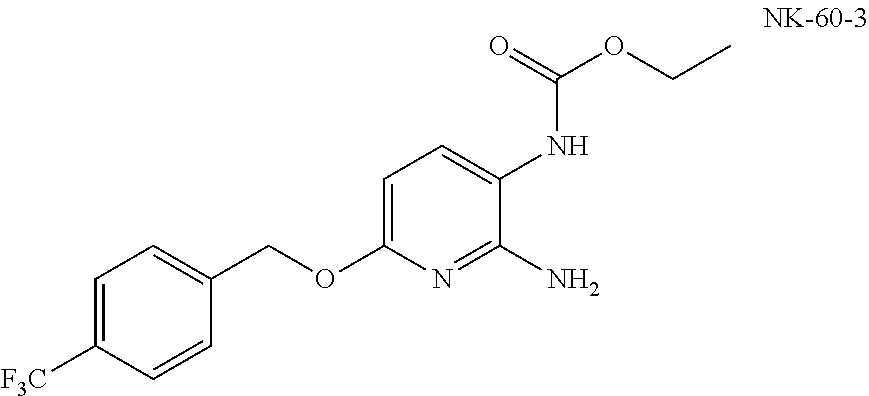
C1=C([F3C])C=CC(COC2=CC=C(NC(=O)OCC)C(N)=N2)=C1
